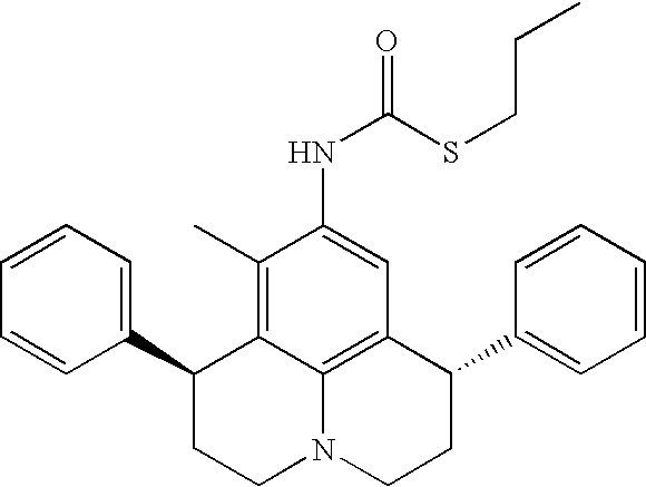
C1=CC=C(C2CCN3C4=C(C(C5=CC=CC=C5)CC3)C=C(NC(=O)SCCC)C(C)=C24)C=C1
